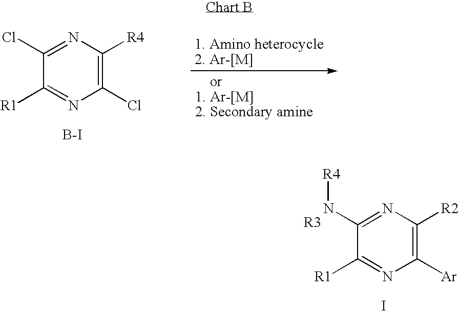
C1([R1])=NC(Cl)=C([R4])N=C1Cl.[B-I].C1([R1])=NC([Ar])=C([R2])N=C1N[R4].I
